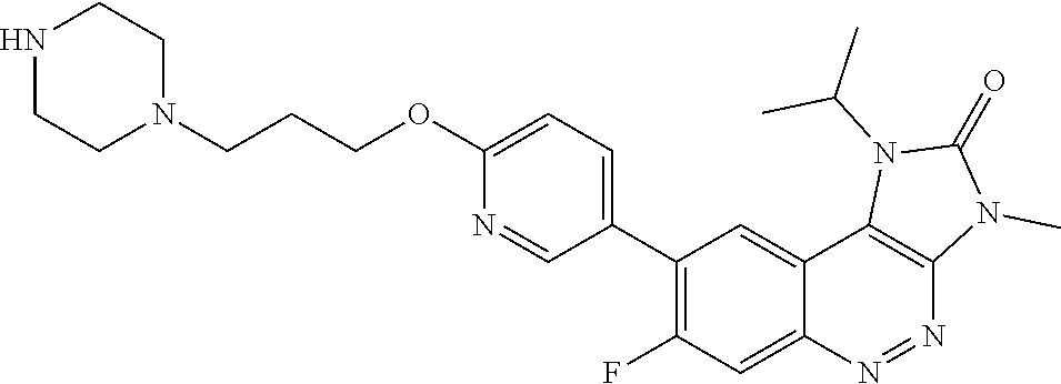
C1(C2=C(F)C=C3C(=C2)C2=C(N=N3)N(C)C(=O)N2C(C)C)=CC=C(OCCCN2CCNCC2)N=C1
